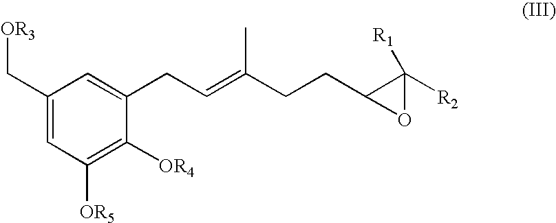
C1(C[OR3])=CC([OR5])=C([OR4])C(CC=C(CCC2OC2([R2])[R1])C)=C1
